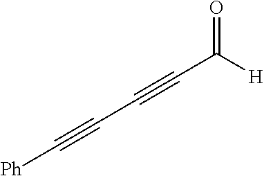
O=C([H])C#CC#C[Ph]
